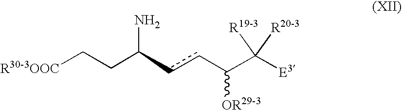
C(N)(ccC(C([E3])([R19-3])[R20-3])[OR29-3])CC[R30-3OOC]
